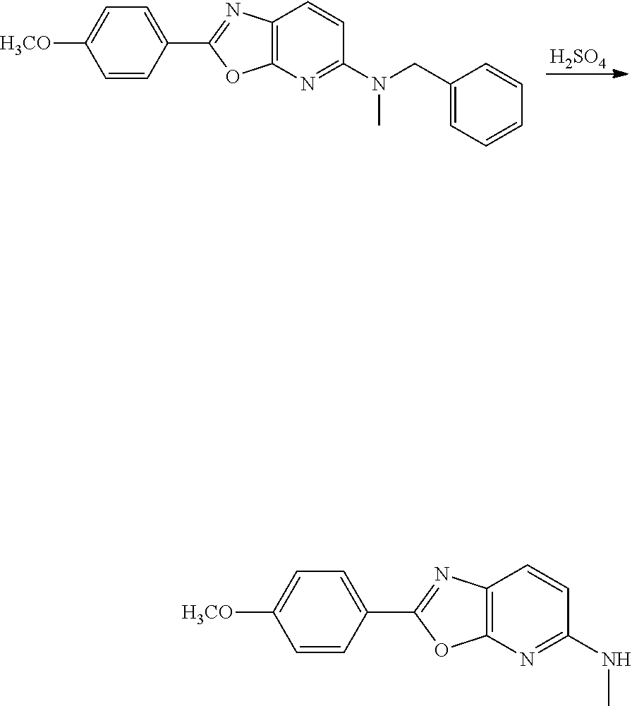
C1=CC(C2=NC3=C(N=C(N(CC4=CC=CC=C4)C)C=C3)O2)=CC=C1[H3CO].[H2SO4].C1=CC(C2=NC3=C(N=C(NC)C=C3)O2)=CC=C1[H3CO]
